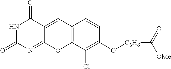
N1C(=O)N=C2C(=CC3=C(O2)C(Cl)=C(O[C3H6]C([OMe])=O)C=C3)C1=O
